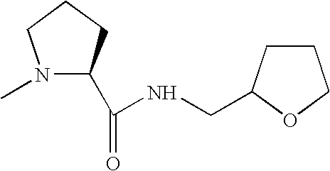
N1(C)C(C(=O)NCC2CCCO2)CCC1
